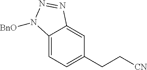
C12=CC=C(CC[CN])C=C1N=NN2[BnO]
